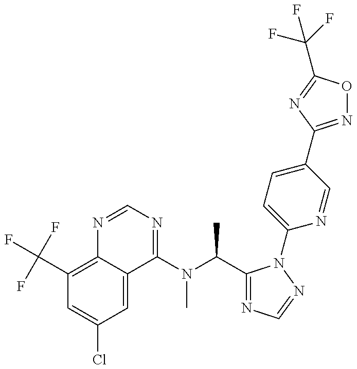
C1(C(F)(F)F)=C2C(=CC(Cl)=C1)C(N(C(C1=NC=NN1C1=CC=C(C3=NOC(C(F)(F)F)=N3)C=N1)C)C)=NC=N2
